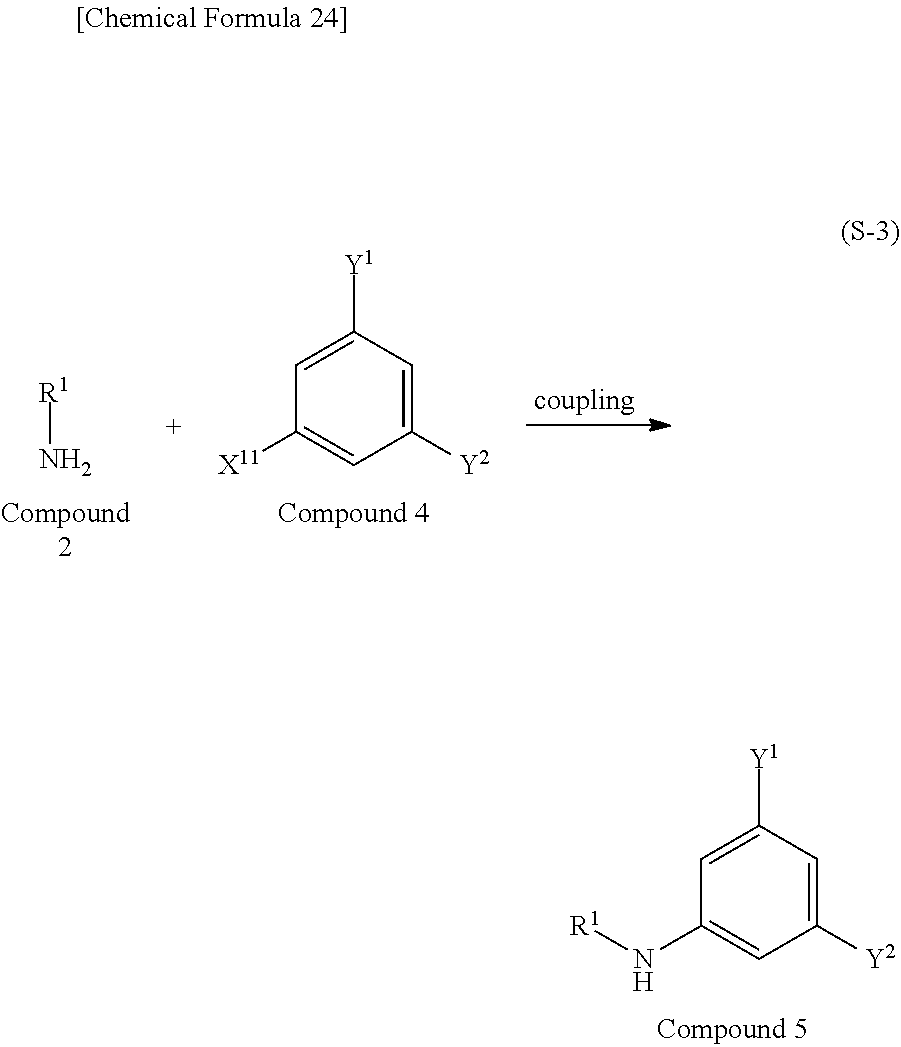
C1([Y2])=CC([Y1])=CC(N[R1])=C1.[R1]N.C1([Y2])=CC([Y1])=CC([X11])=C1
